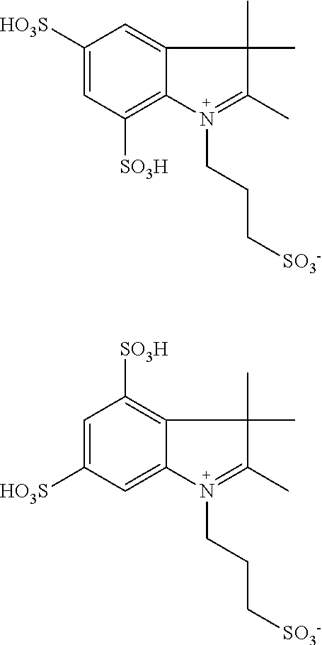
C1=C([HO3S])C=C2C(=C1[SO3H])C(C)(C)C(C)=N2CCC[SO3-].C1([HO3S])=CC([SO3H])=C2C(=C1)C(C)(C)C(C)=N2CCC[SO3-]
